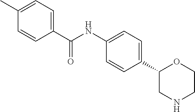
C1(NC(C2=CC=C(C)C=C2)=O)=CC=C(C2CNCCO2)C=C1
